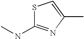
S1C(NC)=NC(C)=C1
